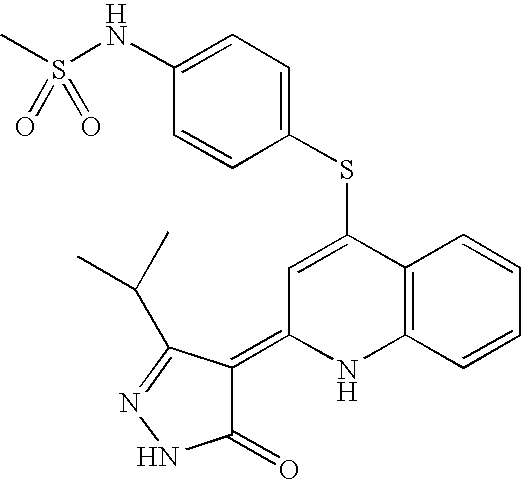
S(C1=CC(=C2C(=O)NN=C2C(C)C)NC2=C1C=CC=C2)C1=CC=C(NS(C)(=O)=O)C=C1
